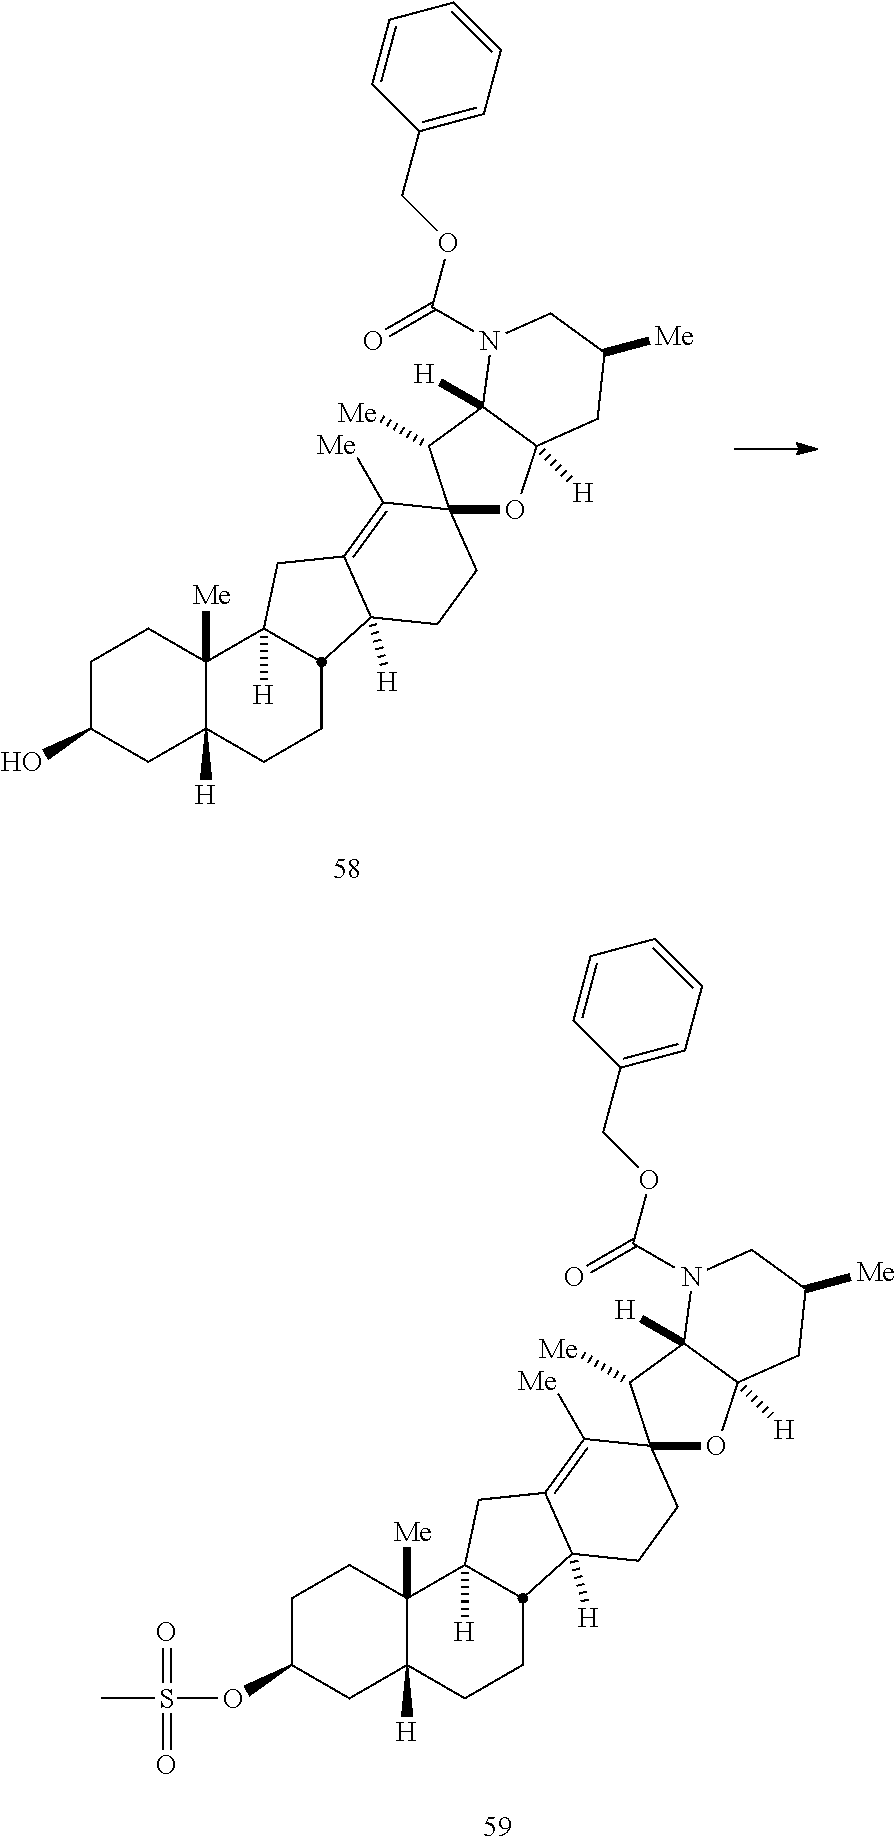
C1C(O)CC2([H])C([Me])(C1)C1([H])CC3=C([Me])C4(CCC3([H])C1CC2)OC1([H])C([H])(C4[Me])N(C(OCC2=CC=CC=C2)=O)CC([Me])C1.C1C(OS(C)(=O)=O)CC2([H])C([Me])(C1)C1([H])CC3=C([Me])C4(CCC3([H])C1CC2)OC1([H])C([H])(C4[Me])N(C(OCC2=CC=CC=C2)=O)CC([Me])C1
